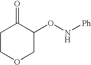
C1COCC(ON[Ph])C1=O
